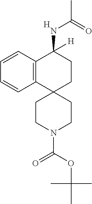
C12=C(C=CC=C1)C(NC(C)=O)([H])CCC21CCN(C(OC(C)(C)C)=O)CC1.[H]
